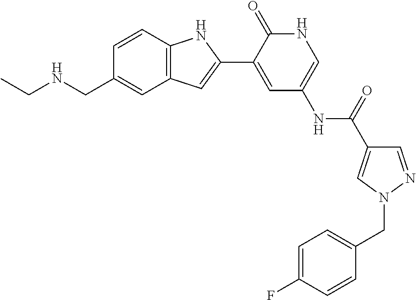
CCNCC1=CC2=C(C=C1)NC(C1=CC(NC(=O)C3=CN(CC4=CC=C(F)C=C4)N=C3)=CNC1=O)=C2
